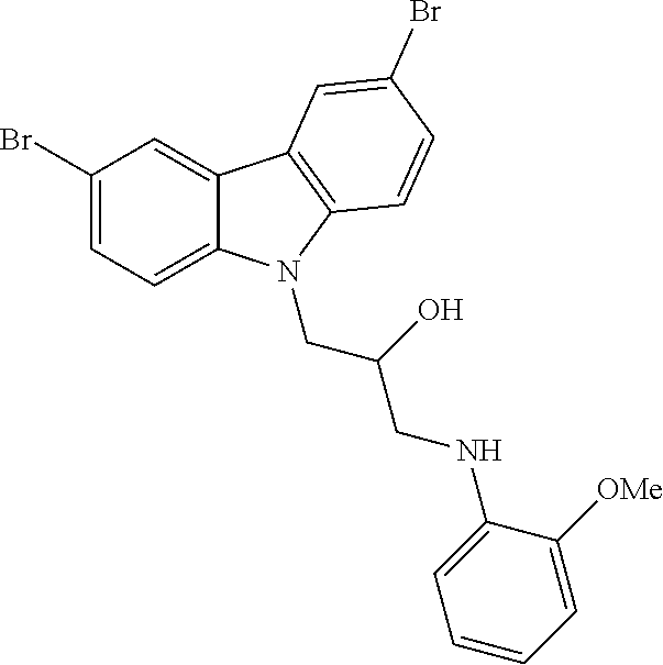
C1(Br)=CC=C2C(=C1)C1=C(C=CC(Br)=C1)N2CC(O)CNC1=CC=CC=C1[OMe]
